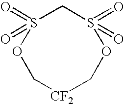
C1S(=O)(=O)OC[CF2]COS1(=O)=O
